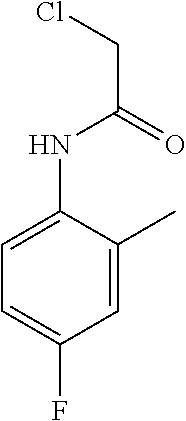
C1=C(NC(=O)CCl)C(C)=CC(F)=C1
